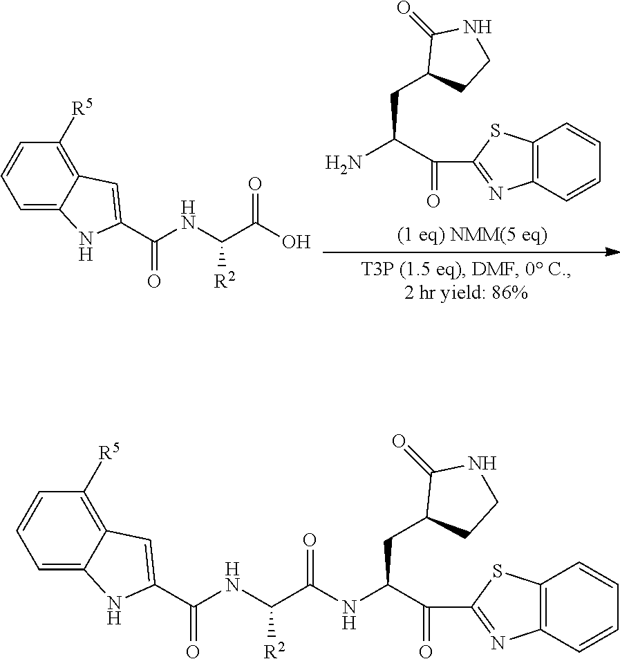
C12=C(C=CC=C1)N=C(C(=O)C(N)CC1CCNC1=O)S2.C1=CC=C2C(=C1[R5])C=C(C(NC(C(O)=O)[R2])=O)N2.C1=CC=C2C(=C1[R5])C=C(C(NC(C(NC(C(C1=NC3=C(C=CC=C3)S1)=O)CC1CCNC1=O)=O)[R2])=O)N2
